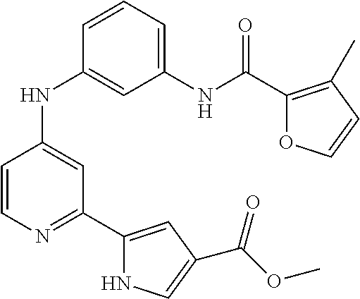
C1=CN=C(C2=CC(C(OC)=O)=CN2)C=C1NC1=CC(NC(C2=C(C)C=CO2)=O)=CC=C1
